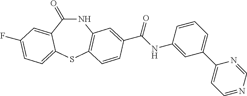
C1(=O)NC2=C(SC3=CC=C(F)C=C13)C=CC(C(NC1=CC(C3=CC=NC=N3)=CC=C1)=O)=C2
